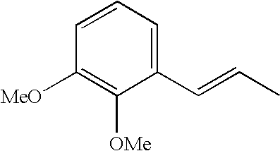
C1(C=CC)=CC=CC([MeO])=C1[OMe]
